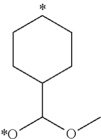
C1CC(C(OC)[*O])CCC1
